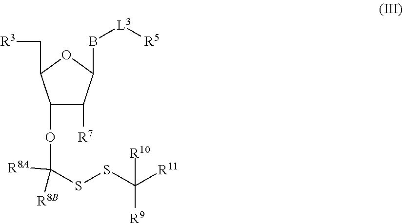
C1(OC(SSC([R11])([R9])[R10])([R8B])[R8A])C([R7])C(B[L3][R5])OC1C[R3]
